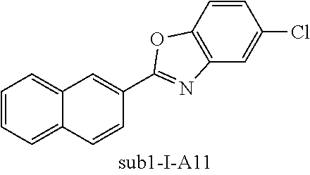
C1=CC2=C(C=C1Cl)N=C(C1=CC3=CC=CC=C3C=C1)O2
